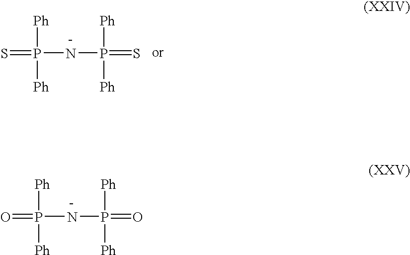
O=P(NP(=O)([Ph])[Ph])([Ph])[Ph].S=P(NP(=S)([Ph])[Ph])([Ph])[Ph]
